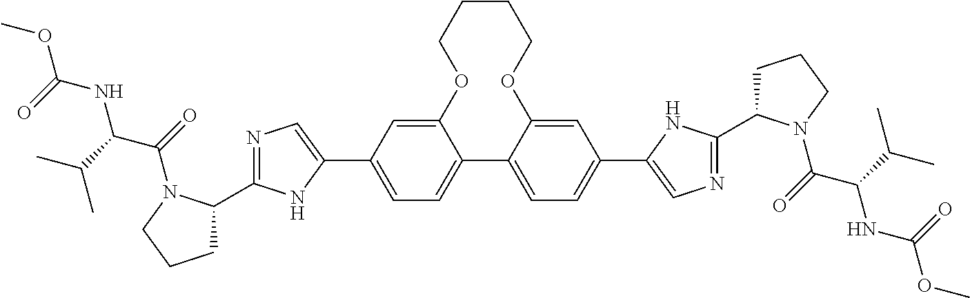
C1CCOC2=CC(C3=CN=C(C4CCCN4C(=O)C(C(C)C)NC(OC)=O)N3)=CC=C2C2=CC=C(C3=CN=C(C4CCCN4C(=O)C(C(C)C)NC(OC)=O)N3)C=C2OC1
